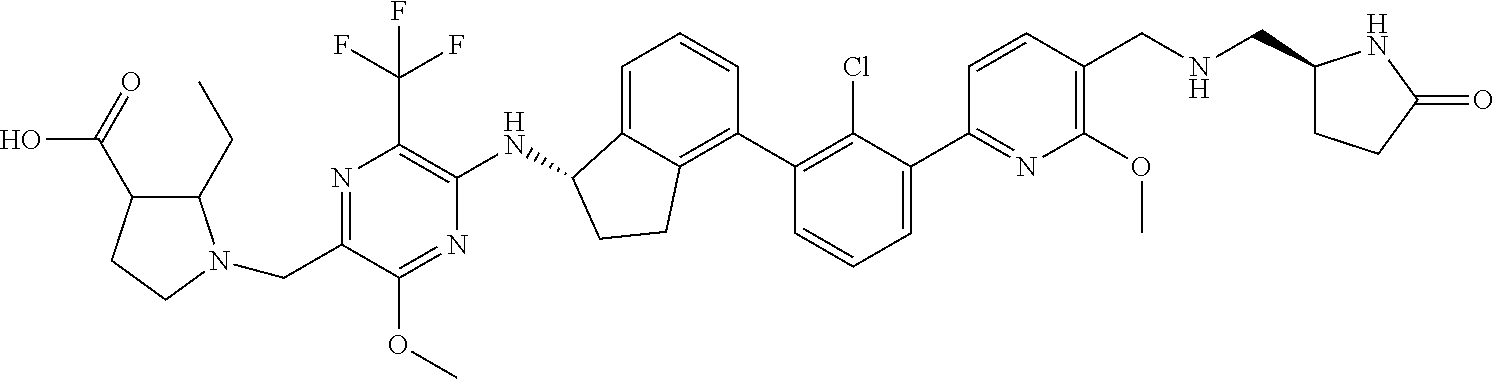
C1(CN2C(CC)C(C(O)=O)CC2)=NC(C(F)(F)F)=C(NC2C3=CC=CC(C4=C(Cl)C(C5=NC(OC)=C(CNCC6CCC(=O)N6)C=C5)=CC=C4)=C3CC2)N=C1OC
